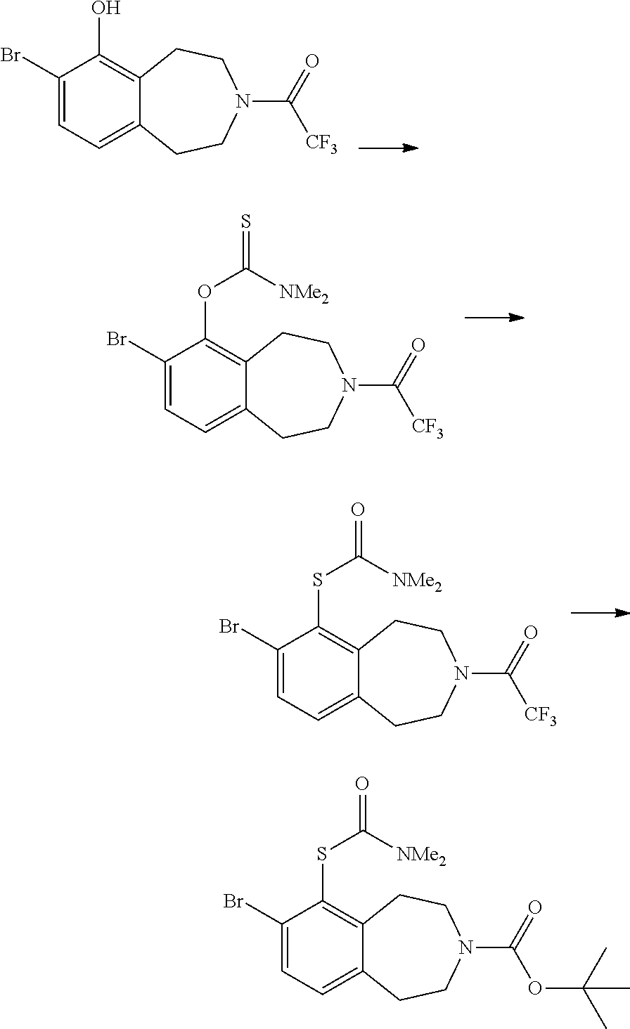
C1(Br)=CC=C2C(=C1O)CCN(C(=O)[CF3])CC2.C1(Br)=CC=C2C(=C1OC([NMe2])=S)CCN(C(=O)[CF3])CC2.C1(Br)=CC=C2C(=C1SC([NMe2])=O)CCN(C(=O)[CF3])CC2.C1(Br)=CC=C2C(=C1SC([NMe2])=O)CCN(C(=O)OC(C)(C)C)CC2
